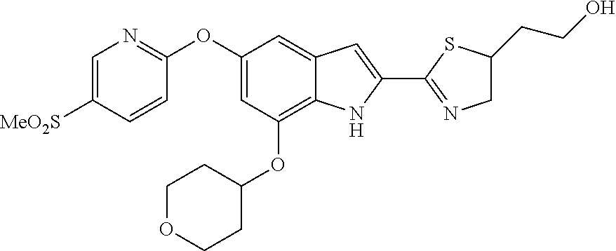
C1=C([MeO2S])C=CC(OC2=CC(OC3CCOCC3)=C3C(=C2)C=C(C2=NCC(CCO)S2)N3)=N1
